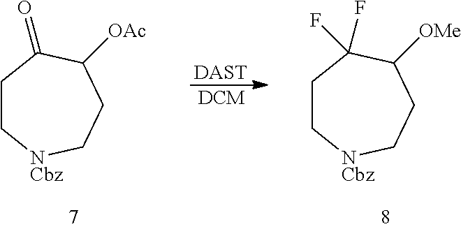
[DAST].[DCM].C1C[NCbz]CCC([OMe])C1(F)F.C1C[NCbz]CCC([OAc])C1=O
